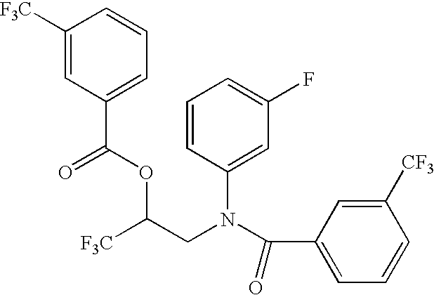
C1([F3C])=CC(C(=O)OC([F3C])CN(C2=CC(F)=CC=C2)C(C2=CC=CC([CF3])=C2)=O)=CC=C1
